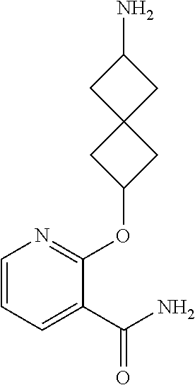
C1(C(N)=O)=CC=CN=C1OC1CC2(C1)CC(N)C2
